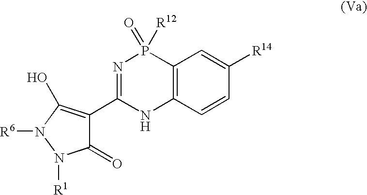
N1=C(C2=C(O)N([R6])N([R1])C2=O)NC2=C(P1(=O)[R12])C=C([R14])C=C2
